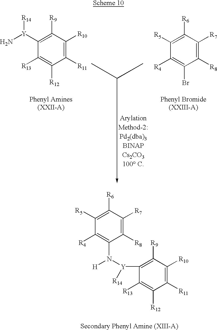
C1([Y](N)[R14])=C([R9])C([R10])=C([R11])C([R12])=C1[R13].C1([R5])=C([R6])C([R7])=C([R8])C(Br)=C1[R4].C1([R5])=C([R6])C([R7])=C([R8])C(N([Y](C2=C([R9])C([R10])=C([R11])C([R12])=C2[R13])[R14])[H])=C1[R4]
